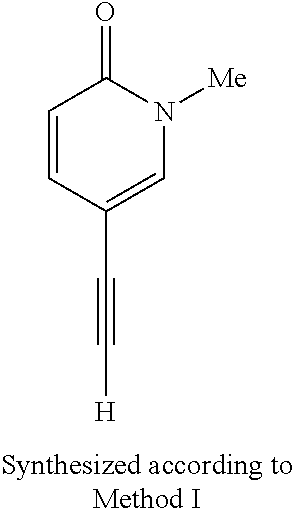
C(C1=CN([Me])C(=O)C=C1)#C[H]
